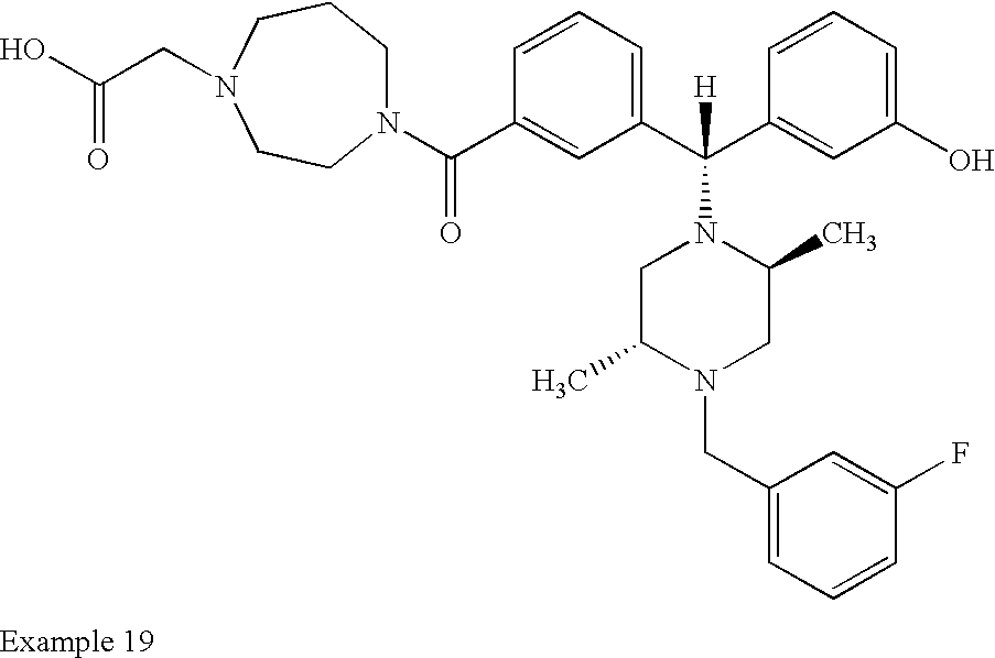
N1(C(C2=CC(C(C3=CC(O)=CC=C3)([H])N3CC(C)N(CC4=CC=CC(F)=C4)CC3C)=CC=C2)=O)CCCN(CC(O)=O)CC1
